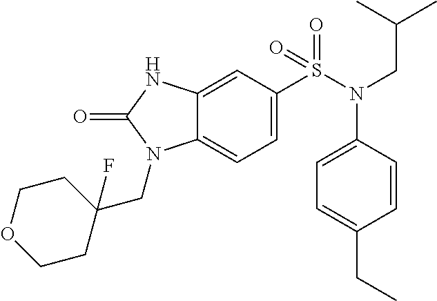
C1=C(S(N(CC(C)C)C2=CC=C(CC)C=C2)(=O)=O)C=C2C(=C1)N(CC1(F)CCOCC1)C(=O)N2
